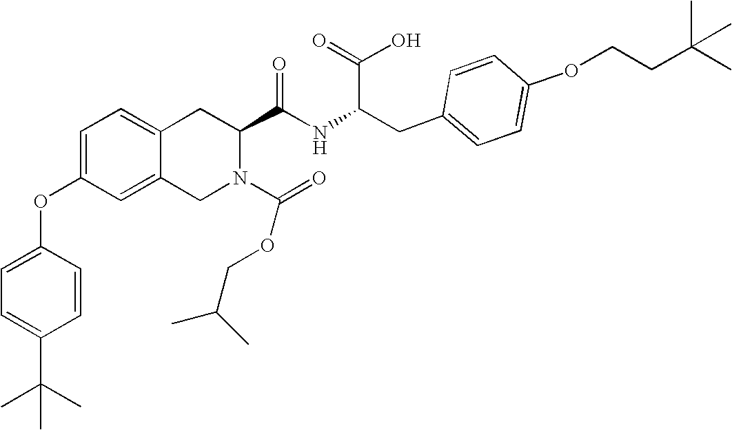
C12=CC=C(OC3=CC=C(C(C)(C)C)C=C3)C=C1CN(C(OCC(C)C)=O)C(C(NC(CC1=CC=C(OCCC(C)(C)C)C=C1)C(=O)O)=O)C2
